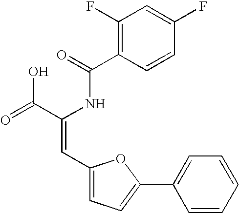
C1(F)=C(C(=O)NC(C(=O)O)=CC2=CC=C(C3=CC=CC=C3)O2)C=CC(F)=C1
